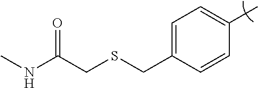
C1=C(CSCC(NC)=O)C=CC(C)=C1
